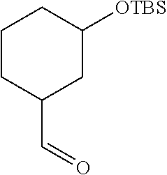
C1CC(C=O)CC([OTBS])C1
